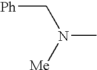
[Ph]CN([Me])C
